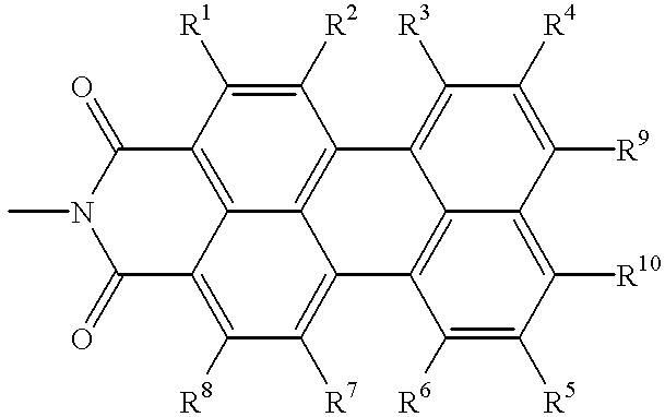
CN1C(=O)C2=C([R8])C([R7])=C3C4=C(C([R2])=C([R1])C(=C24)C1=O)C1=C([R3])C([R4])=C([R9])C2=C([R10])C([R5])=C([R6])C3=C12
